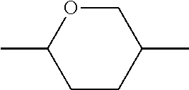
O1C(C)CCC(C)C1
